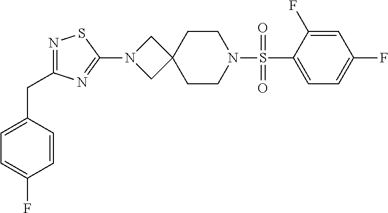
C1=C(S(N2CCC3(CC2)CN(C2=NC(CC4=CC=C(F)C=C4)=NS2)C3)(=O)=O)C(F)=CC(F)=C1
